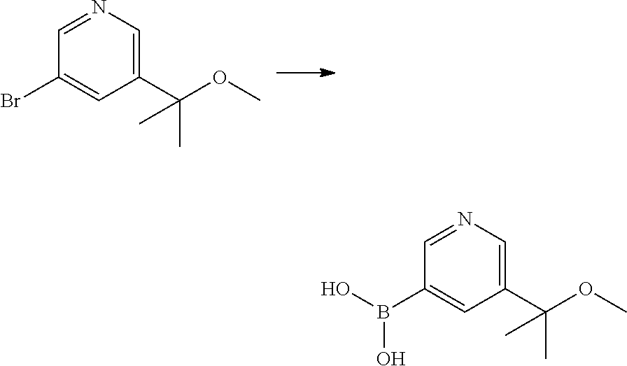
C1(C(OC)(C)C)=CN=CC(Br)=C1.C1(C(OC)(C)C)=CN=CC(B(O)O)=C1
